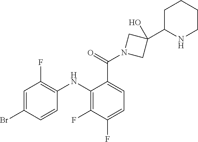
C1=C(Br)C=CC(NC2=C(F)C(F)=CC=C2C(=O)N2CC(C3NCCCC3)(O)C2)=C1F
